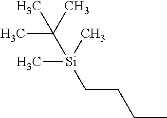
C([Si](C)(C)C(C)(C)C)CCC
